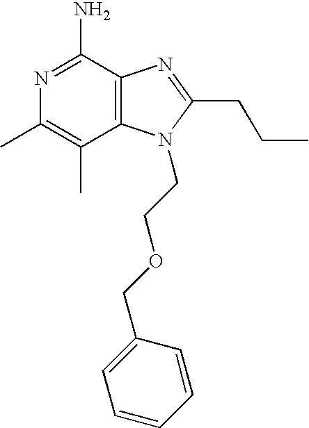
C12=C(C(N)=NC(C)=C1C)N=C(CCC)N2CCOCC1=CC=CC=C1
